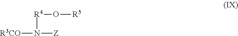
N([Z])([R4]O[R5])[R3CO]
